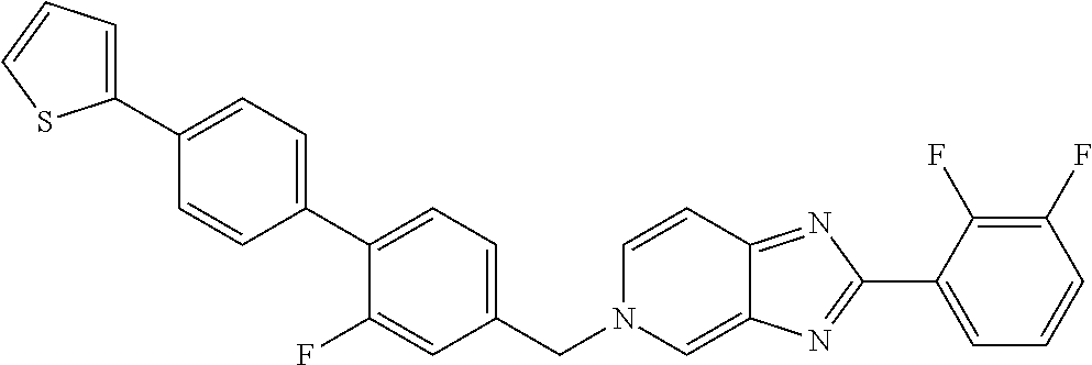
C1(C2=NC3=CN(CC4=CC=C(C5=CC=C(C6=CC=CS6)C=C5)C(F)=C4)C=CC3=N2)=CC=CC(F)=C1F
